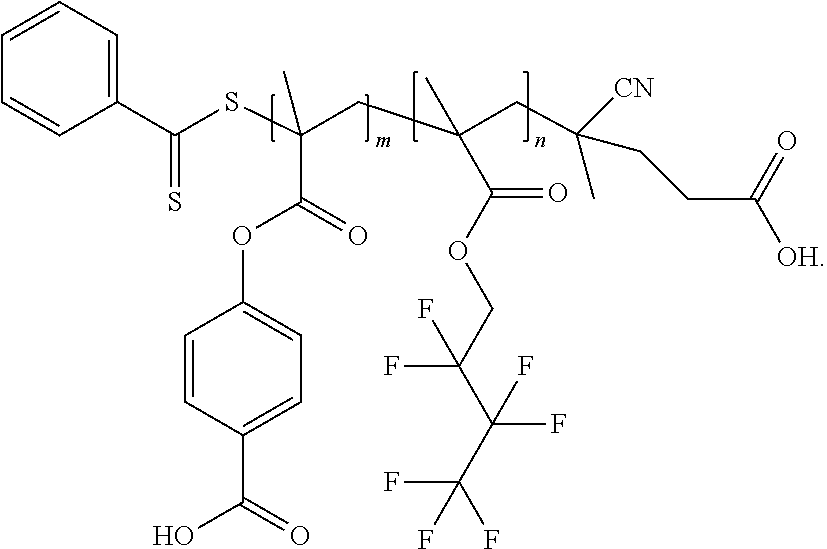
C1(C(SC(CC(CC(CCC([OH])=O)(C)[CN])(C)C(OCC(C(C(F)(F)F)(F)F)(F)F)=O)(C(=O)OC2=CC=C(C(=O)O)C=C2)C)=S)=CC=CC=C1
